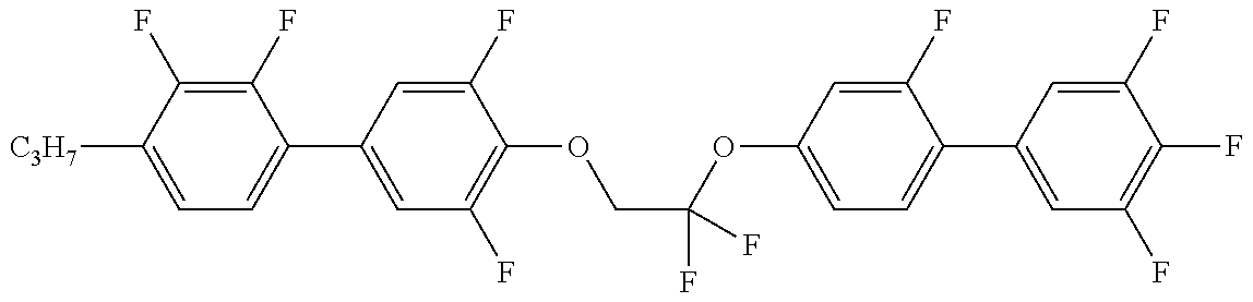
C1=C([C3H7])C(F)=C(F)C(C2=CC(F)=C(OCC(OC3=CC=C(C4=CC(F)=C(F)C(F)=C4)C(F)=C3)(F)F)C(F)=C2)=C1
